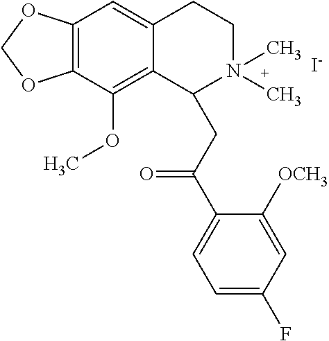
C12=C(C(OC)=C3C(=C1)CCN(C)(C)C3CC(C1=CC=C(F)C=C1[OCH3])=O)OCO2.[I-]
